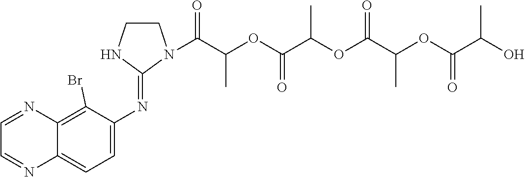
C1=NC2=C(Br)C(N=C3NCCN3C(C(OC(C(OC(C(OC(C(O)C)=O)C)=O)C)=O)C)=O)=CC=C2N=C1
